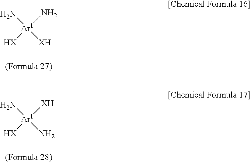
N[Ar1]([XH])(N)[HX].N[Ar1](N)([XH])[HX]
